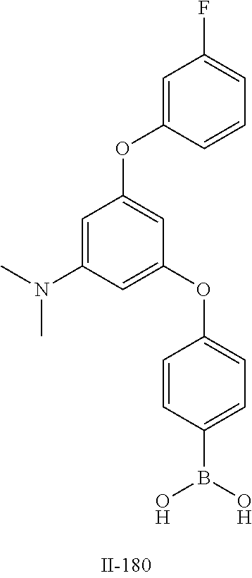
CN(C1=CC(OC2=CC(F)=CC=C2)=CC(OC2=CC=C(B(O)O)C=C2)=C1)C
